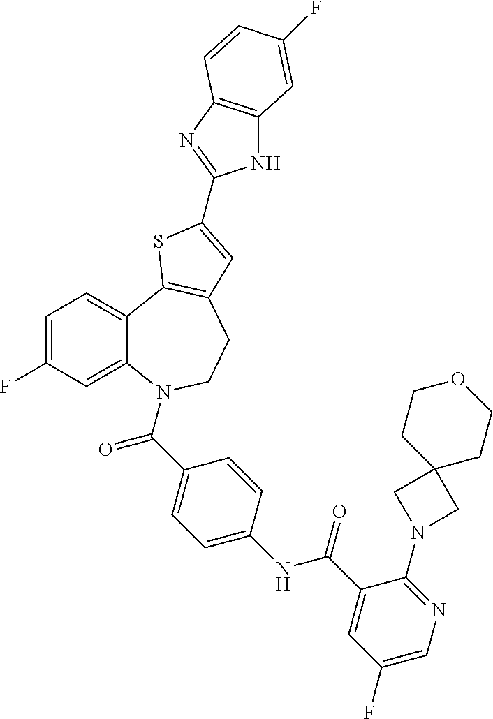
C1=C(F)C=C2C(=C1)C1=C(CCN2C(C2=CC=C(NC(C3=CC(F)=CN=C3N3CC4(C3)CCOCC4)=O)C=C2)=O)C=C(C2=NC3=C(N2)C=C(F)C=C3)S1
